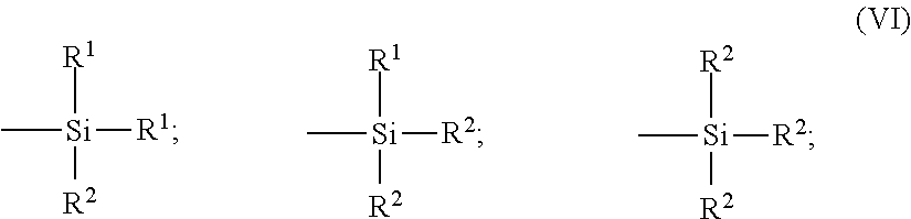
[Si](C)([R1])([R2])[R1].[Si](C)([R1])([R2])[R2].[Si](C)([R2])([R2])[R2]
